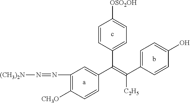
C1=CC([CH3O])=C(N=N[(CH3)2N])C=C1C(=C([C2H5])C1=CC=C(O)C=C1)C1=CC=C([OSO2OH])C=C1.c.[a].b
